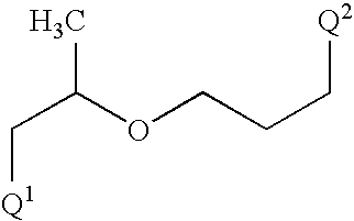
C(C(OCCC[Q2])C)[Q1]
